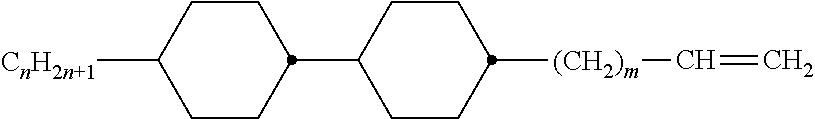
C1(C2CCC([CnH2n+1])CC2)CCC([(CH2)m]C=C)CC1
